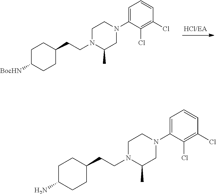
N1(CCC2CCC([BocHN])CC2)C(C)CN(C2=CC=CC(Cl)=C2Cl)CC1.N1(CCC2CCC(N)CC2)C(C)CN(C2=CC=CC(Cl)=C2Cl)CC1
